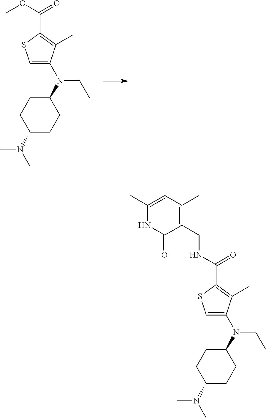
N(C(=O)C1=C(C)C(N(C2CCC(N(C)C)CC2)CC)=CS1)CC1=C(C)C=C(C)NC1=O.O(C(=O)C1=C(C)C(N(C2CCC(N(C)C)CC2)CC)=CS1)C
